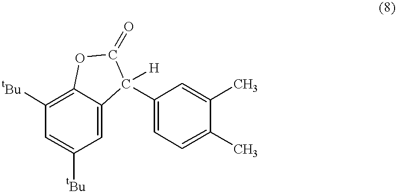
C1=C([tBu])C=C2C(=C1[tBu])OC(=O)C2([H])C1=CC=C(C)C(C)=C1
